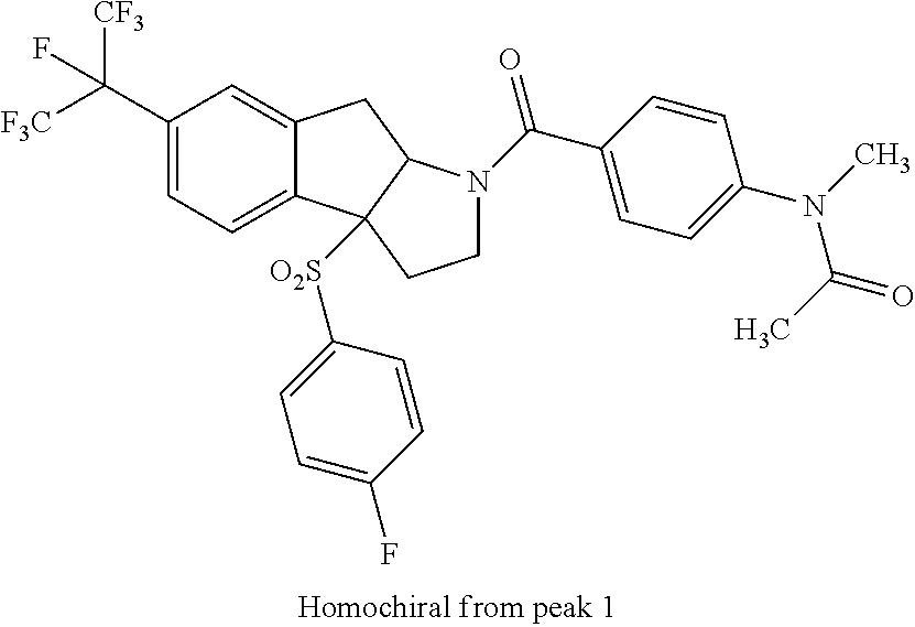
C(C1=CC=C2C(=C1)CC1C2([O2S]C2=CC=C(F)C=C2)CCN1C(=O)C1=CC=C(N(C)C(C)=O)C=C1)([F3C])([CF3])F
